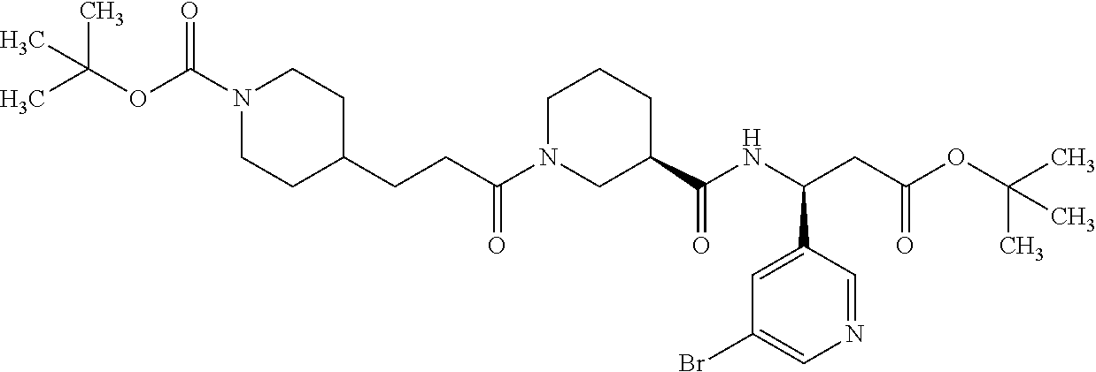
N1(C(OC(C)(C)C)=O)CCC(CCC(N2CC(C(=O)NC(C3=CC(Br)=CN=C3)CC(=O)OC(C)(C)C)CCC2)=O)CC1
